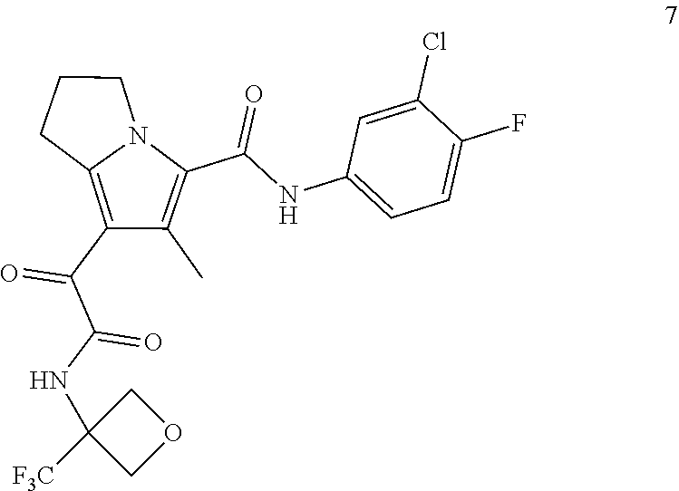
C(C1=C(C)C(C(C(NC2([F3C])COC2)=O)=O)=C2N1CCC2)(=O)NC1=CC=C(F)C(Cl)=C1
